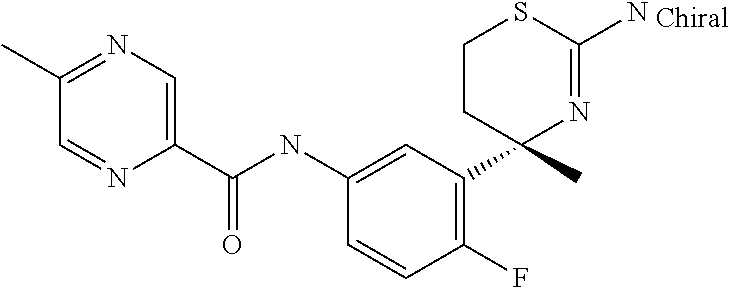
C1(NC(C2=CN=C(C)C=N2)=O)=CC(C2(C)N=C(N)SCC2)=C(F)C=C1
